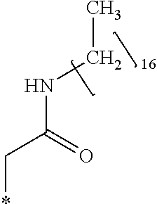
CCNC(C*)=O
